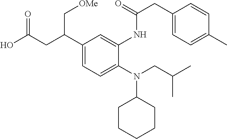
N(C1CCCCC1)(CC(C)C)C1=CC=C(C(CC(O)=O)C[OMe])C=C1NC(=O)CC1=CC=C(C)C=C1
